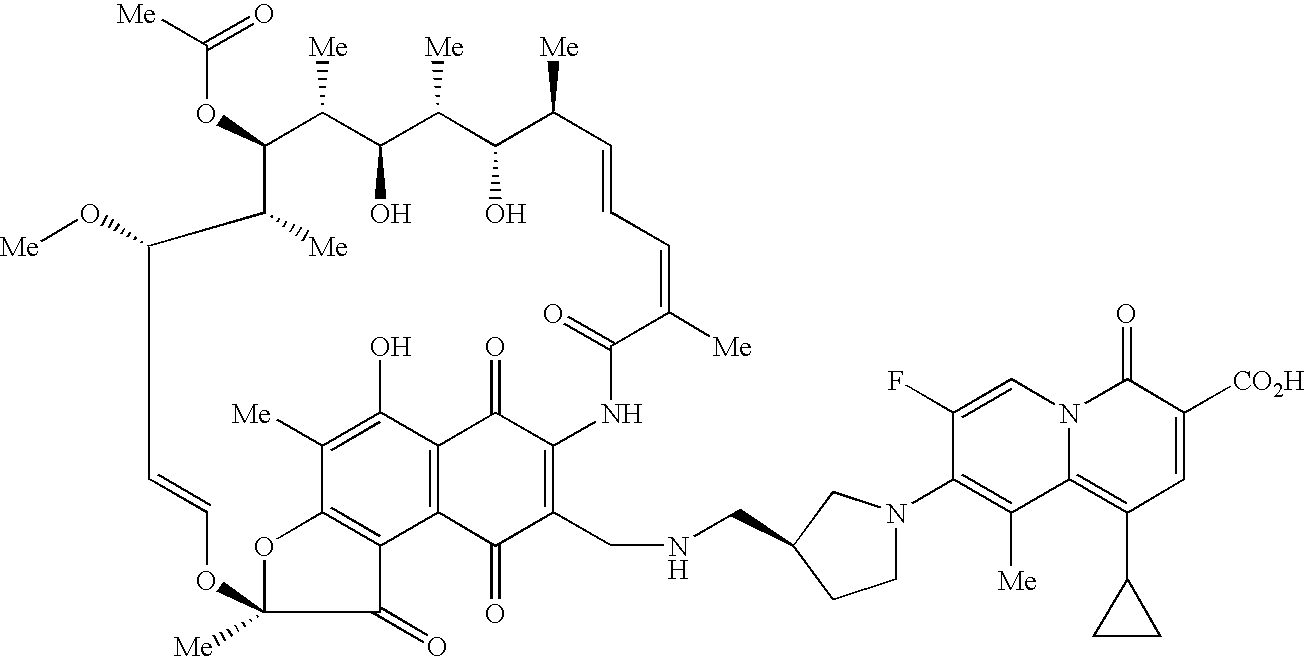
C(OC1C([Me])C(O)C([Me])C(O)C([Me])C=CC=C([Me])C(=O)NC2=C(CNCC3CCN(C4=C([Me])C5=C(C6CC6)C=C([CO2H])C(=O)N5C=C4F)C3)C(=O)C3=C(C2=O)C(O)=C([Me])C2=C3C(=O)C([Me])(O2)OC=CC(O[Me])C1[Me])([Me])=O
